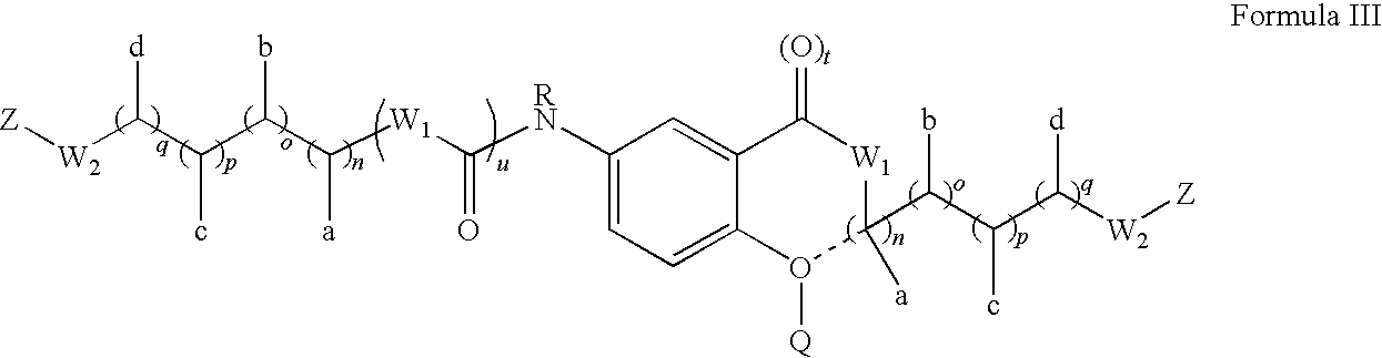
[Z][W2]C(C(C(C([W1]C([RN]C1=CC=C2C(=C1)C(=[(O)t])[W1]C(C(C(C([W2][Z])[d])c)b)([a])O2[Q])=O)[a])b)c)[d]
